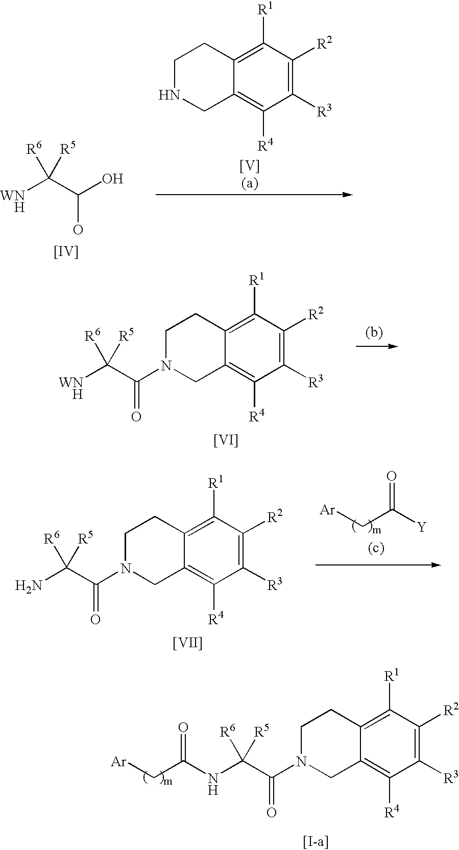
C(C([WN   H])([R6])[R5])(O)O.C1([R3])=C([R2])C([R1])=C2C(=C1[R4])CNCC2.[[IV]].C1([R3])=C([R2])C([R1])=C2C(=C1[R4])CN(C(C([WN   H])([R6])[R5])=O)CC2.[[VI]].C1([R3])=C([R2])C([R1])=C2C(=C1[R4])CN(C(C(N)([R6])[R5])=O)CC2.[[VII]].[Y]C(C[Ar])=O.C1([R3])=C([R2])C([R1])=C2C(=C1[R4])CN(C(C(NC(C[Ar])=O)([R6])[R5])=O)CC2
